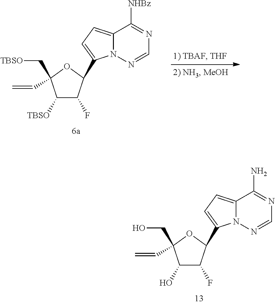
C1(O)C(F)C(C2=CC=C3N2N=CN=C3N)OC1(C=C)CO.C1([TBSO])C(F)C(C2=CC=C3N2N=CN=C3[NHBz])OC1(C=C)C[TBSO]
